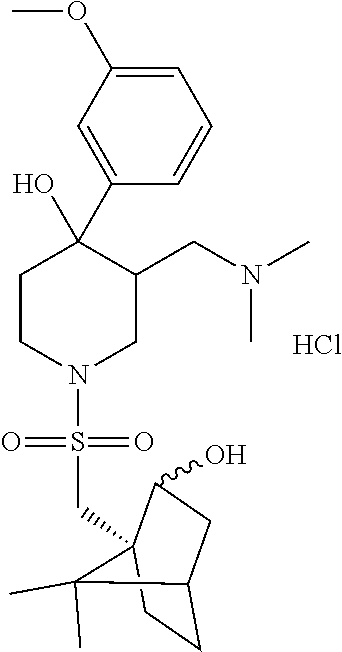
Cl.C1=C(OC)C=C(C2(O)CCN(S(=O)(=O)CC34C(O)CC(CC3)C4(C)C)CC2CN(C)C)C=C1
